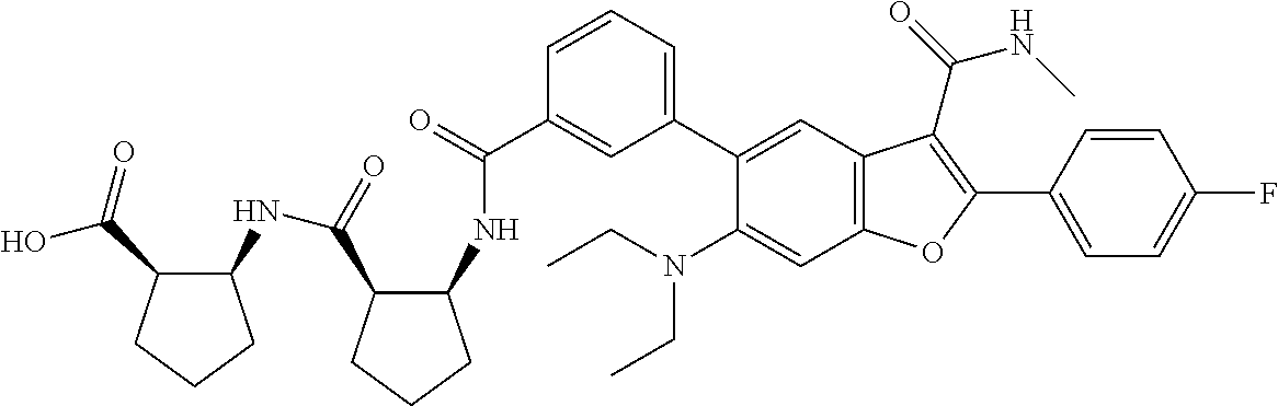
C1(C(=O)NC2C(C(=O)NC3C(C(=O)O)CCC3)CCC2)=CC(C2=CC3=C(C=C2N(CC)CC)OC(C2=CC=C(F)C=C2)=C3C(=O)NC)=CC=C1
